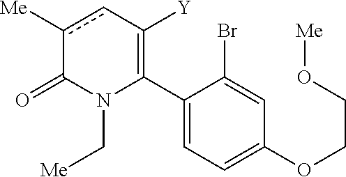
C1(C2=C([Y])cc([Me])C(=O)N2C[Me])=CC=C(OCCO[Me])C=C1Br
